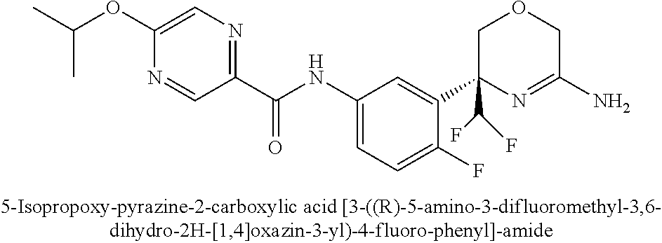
C1(OC(C)C)=CN=C(C(NC2=CC=C(F)C(C3(C(F)F)N=C(N)COC3)=C2)=O)C=N1
